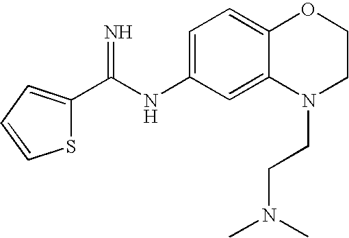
S1C(C(NC2=CC=C3C(=C2)N(CCN(C)C)CCO3)=N)=CC=C1
